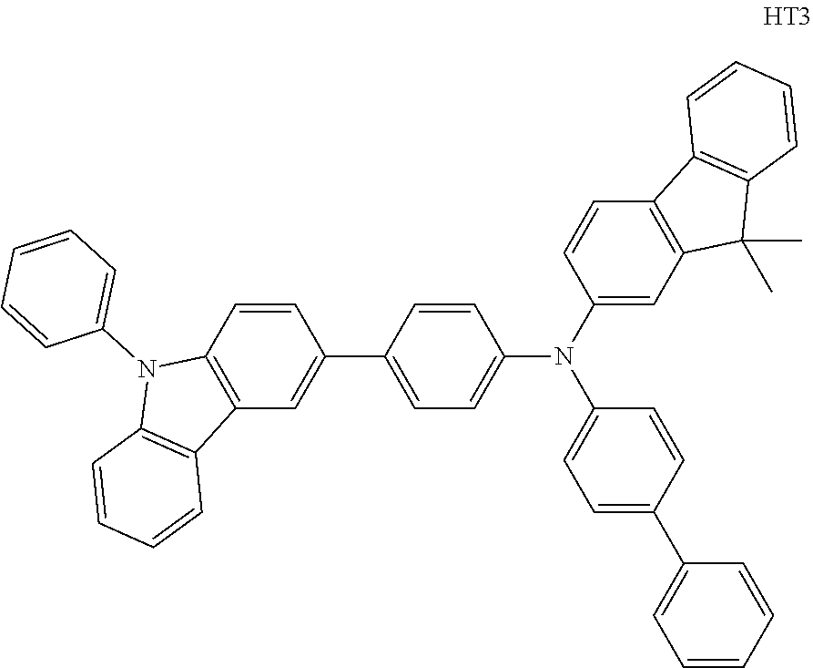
C1=CC2=C(C=C1C1=CC=C(N(C3=CC4=C(C=C3)C3=C(C4(C)C)C=CC=C3)C3=CC=C(C4=CC=CC=C4)C=C3)C=C1)C1=C(N2C2=CC=CC=C2)C=CC=C1
